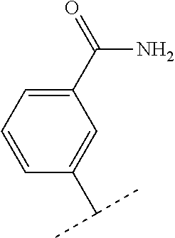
C1(C(C)C)=CC(C(N)=O)=CC=C1
